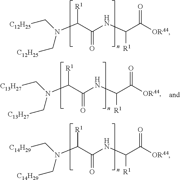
N(C[C12H25])(C[C12H25])C(C(NC(C([ORA4])=O)[R1])=O)[R1].N(C[C14H29])(C[C14H29])C(C(NC(C([ORA4])=O)[R1])=O)[R1].N(C[C13H27])(C[C13H27])C(C(NC(C([ORA4])=O)[R1])=O)[R1]
